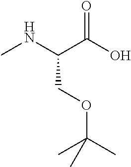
N(C(C(O)=O)COC(C)(C)C)C
